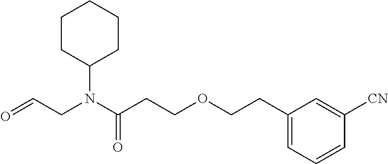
C(CCOCCC1=CC=CC([CN])=C1)(=O)N(CC=O)C1CCCCC1
